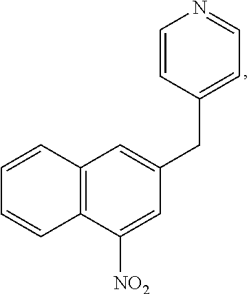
C12=C(C([NO2])=CC(CC3=CC=NC=C3)=C1)C=CC=C2
